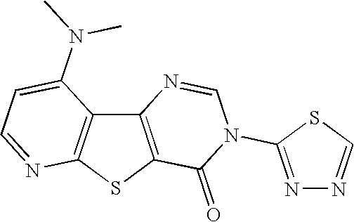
C12=C(SC3=C1C(N(C)C)=CC=N3)C(=O)N(C1=NN=CS1)C=N2
